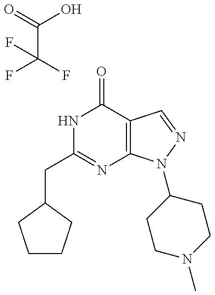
C1CCC(CC2=NC3=C(C(=O)N2)C=NN3C2CCN(C)CC2)C1.FC(F)(C(=O)O)F
